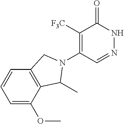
C1([F3C])=C(N2C(C)C3=C(C=CC=C3OC)C2)C=NNC1=O
